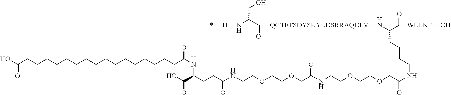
C(CCC(NCCOCCOCC(NCCOCCOCC(NCCCCC(N[QGTFTSDYSKYLDSRRAQDFV]C(C(N[H]*)CO)=O)C(=O)[WLLNT]O)=O)=O)=O)(NC(CCCCCCCCCCCCCCCCC(O)=O)=O)C(=O)O
